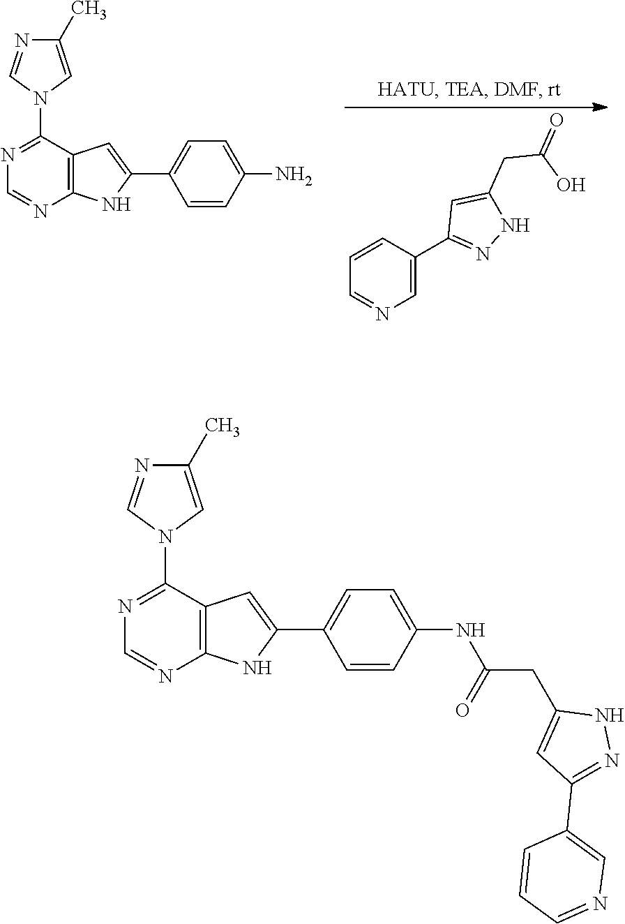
N1=C(C2=CN=CC=C2)C=C(CC(=O)O)N1.C12=C(N=CN=C1N1C=C(C)N=C1)NC(C1=CC=C(N)C=C1)=C2.C12=C(N=CN=C1N1C=C(C)N=C1)NC(C1=CC=C(NC(CC3=CC(C4=CN=CC=C4)=NN3)=O)C=C1)=C2
